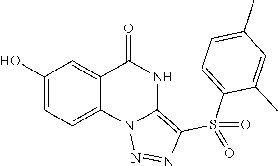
C1=C(O)C=C2C(=C1)N1C(=C(S(C3=CC=C(C)C=C3C)(=O)=O)N=N1)NC2=O
